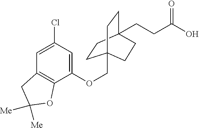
C(OC1=CC(Cl)=CC2=C1OC([Me])([Me])C2)C12CCC(CCC(O)=O)(CC1)CC2
